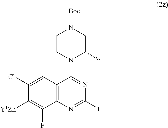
C12=C(N=C(F)N=C1N1C(C)CN([Boc])CC1)C(F)=C([Y1Zn])C(Cl)=C2
